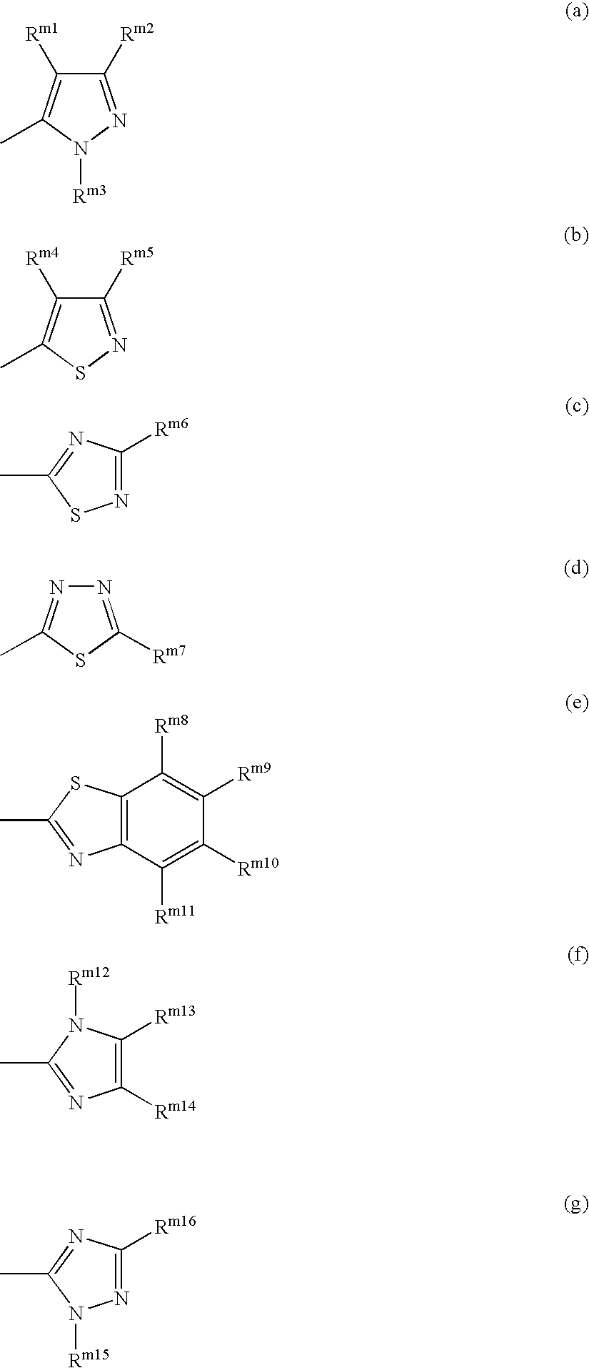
C1([Rm2])=NN([Rm3])C(C)=C1[Rm1].C1([Rm5])=NSC(C)=C1[Rm4].N1=C([Rm6])N=C(C)S1.N1=C([Rm7])SC(C)=N1.C12=C(SC(C)=N1)C([Rm8])=C([Rm9])C([Rm10])=C2[Rm11].C1([Rm14])=C([Rm13])N([Rm12])C(C)=N1.N1=C([Rm16])N=C(C)N1[Rm15]
